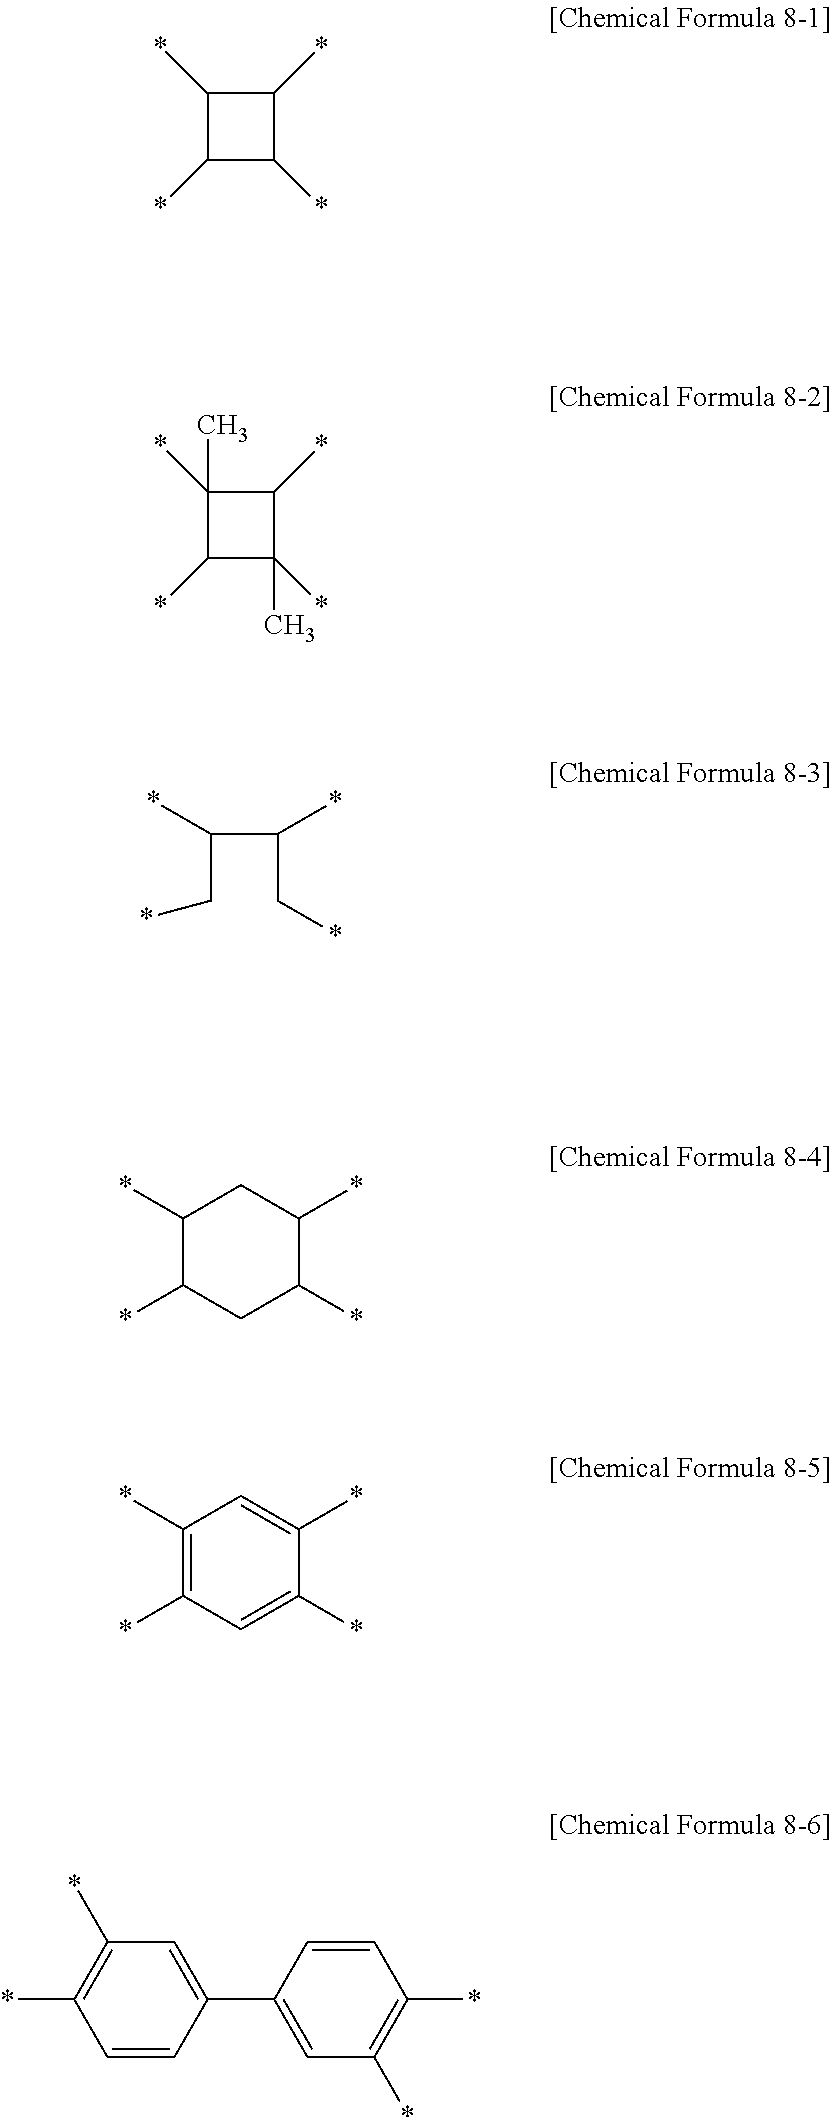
C1(*)C(*)C(*)C1*.C1(*)(C)C(*)C(*)(C)C1*.C(C*)(C(C*)*)*.C1(*)C(*)CC(*)C(*)C1.C1(*)=C(*)C=C(*)C(*)=C1.C1=CC(C2=CC(*)=C(*)C=C2)=CC(*)=C1*
